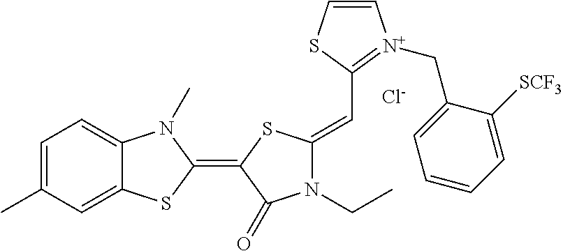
C1=C(C)C=C2C(=C1)N(C)C(=C1C(=O)N(CC)C(=CC3=[N+](CC4=CC=CC=C4[SCF3])C=CS3)S1)S2.[Cl-]
